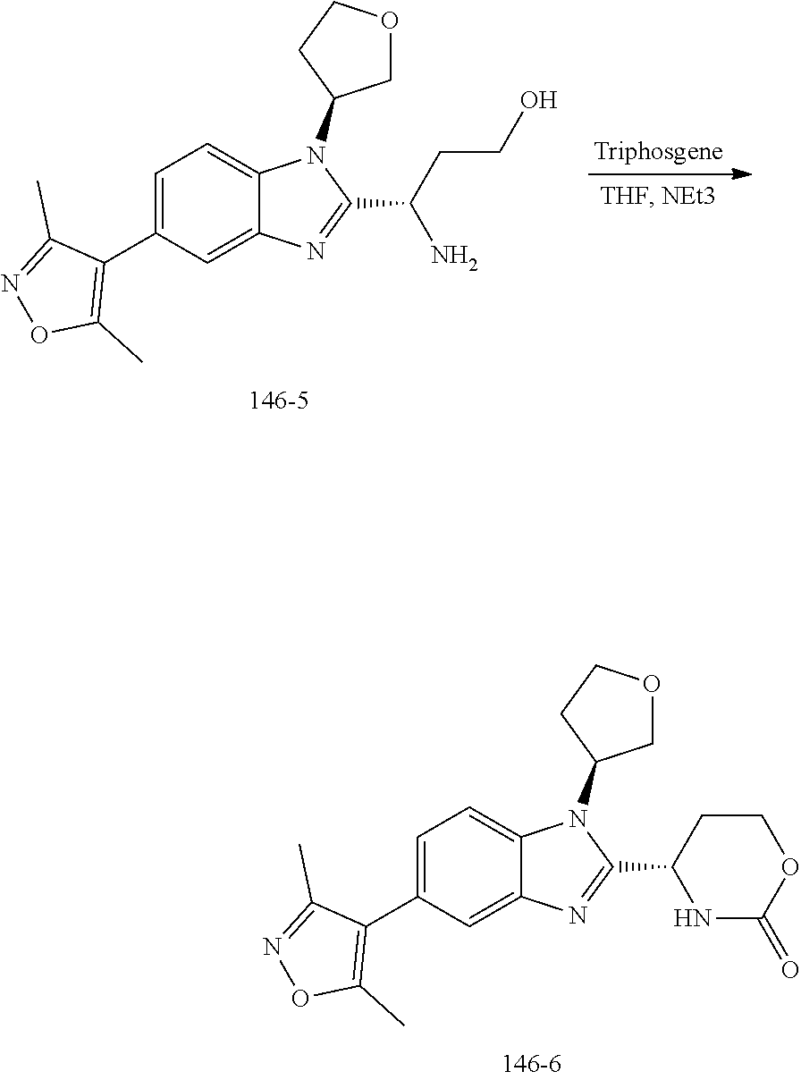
C1=C(C2=C(C)ON=C2C)C=C2C(=C1)N(C1COCC1)C(C1NC(=O)OCC1)=N2.C1=C(C2=C(C)ON=C2C)C=C2C(=C1)N(C1COCC1)C(C(CCO)N)=N2
